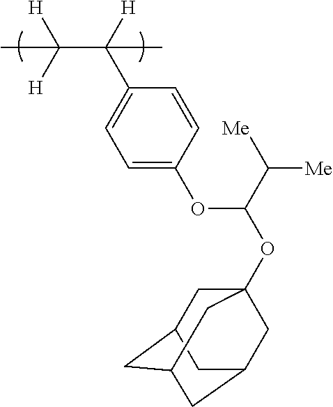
C1=C(OC(OC23CC4CC(CC(C2)C4)C3)C([Me])[Me])C=CC(C([H])(C([H])([H])C)C)=C1
